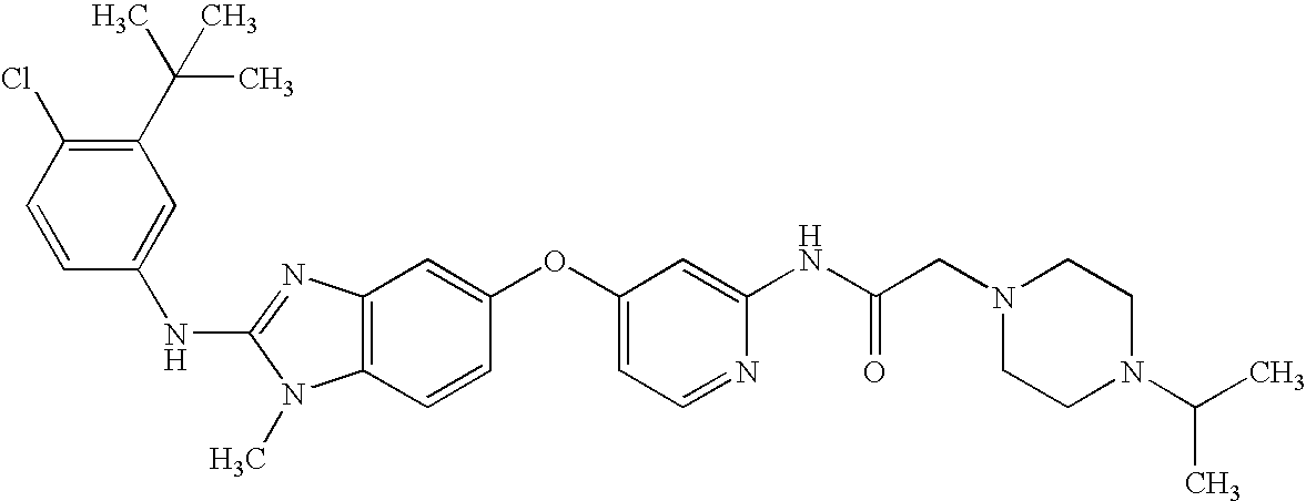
C1(C(C)(C)C)=C(Cl)C=CC(NC2=NC3=C(N2C)C=CC(OC2=CC=NC(NC(CN4CCN(C(C)C)CC4)=O)=C2)=C3)=C1
